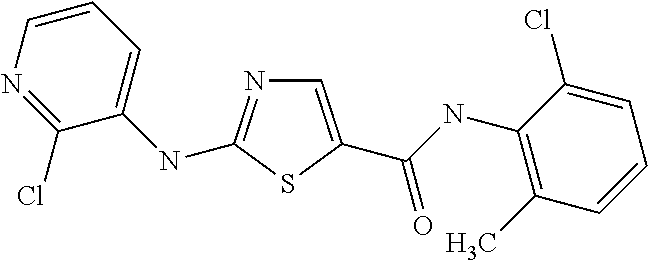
C1=C(C(NC2=C(C)C=CC=C2Cl)=O)SC(NC2=CC=CN=C2Cl)=N1
